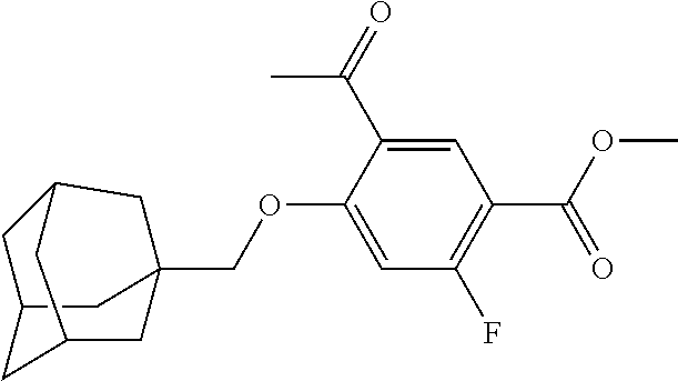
C1C2(COC3=CC(F)=C(C(OC)=O)C=C3C(=O)C)CC3CC1CC(C2)C3
